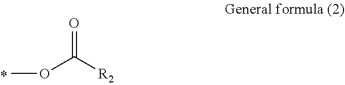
O=C(OC)[R2]
